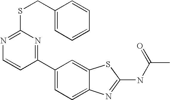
C1(C2=CC=C3C(=C2)SC(NC(C)=O)=N3)=NC(SCC2=CC=CC=C2)=NC=C1
